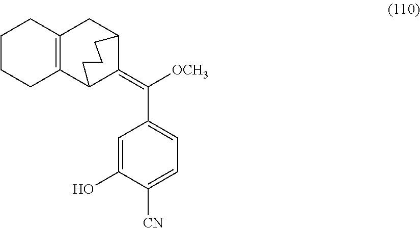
C1=C(O)C([CN])=CC=C1C(=C1C2CC3=C(C1CCC2)CCCC3)[OCH3]
